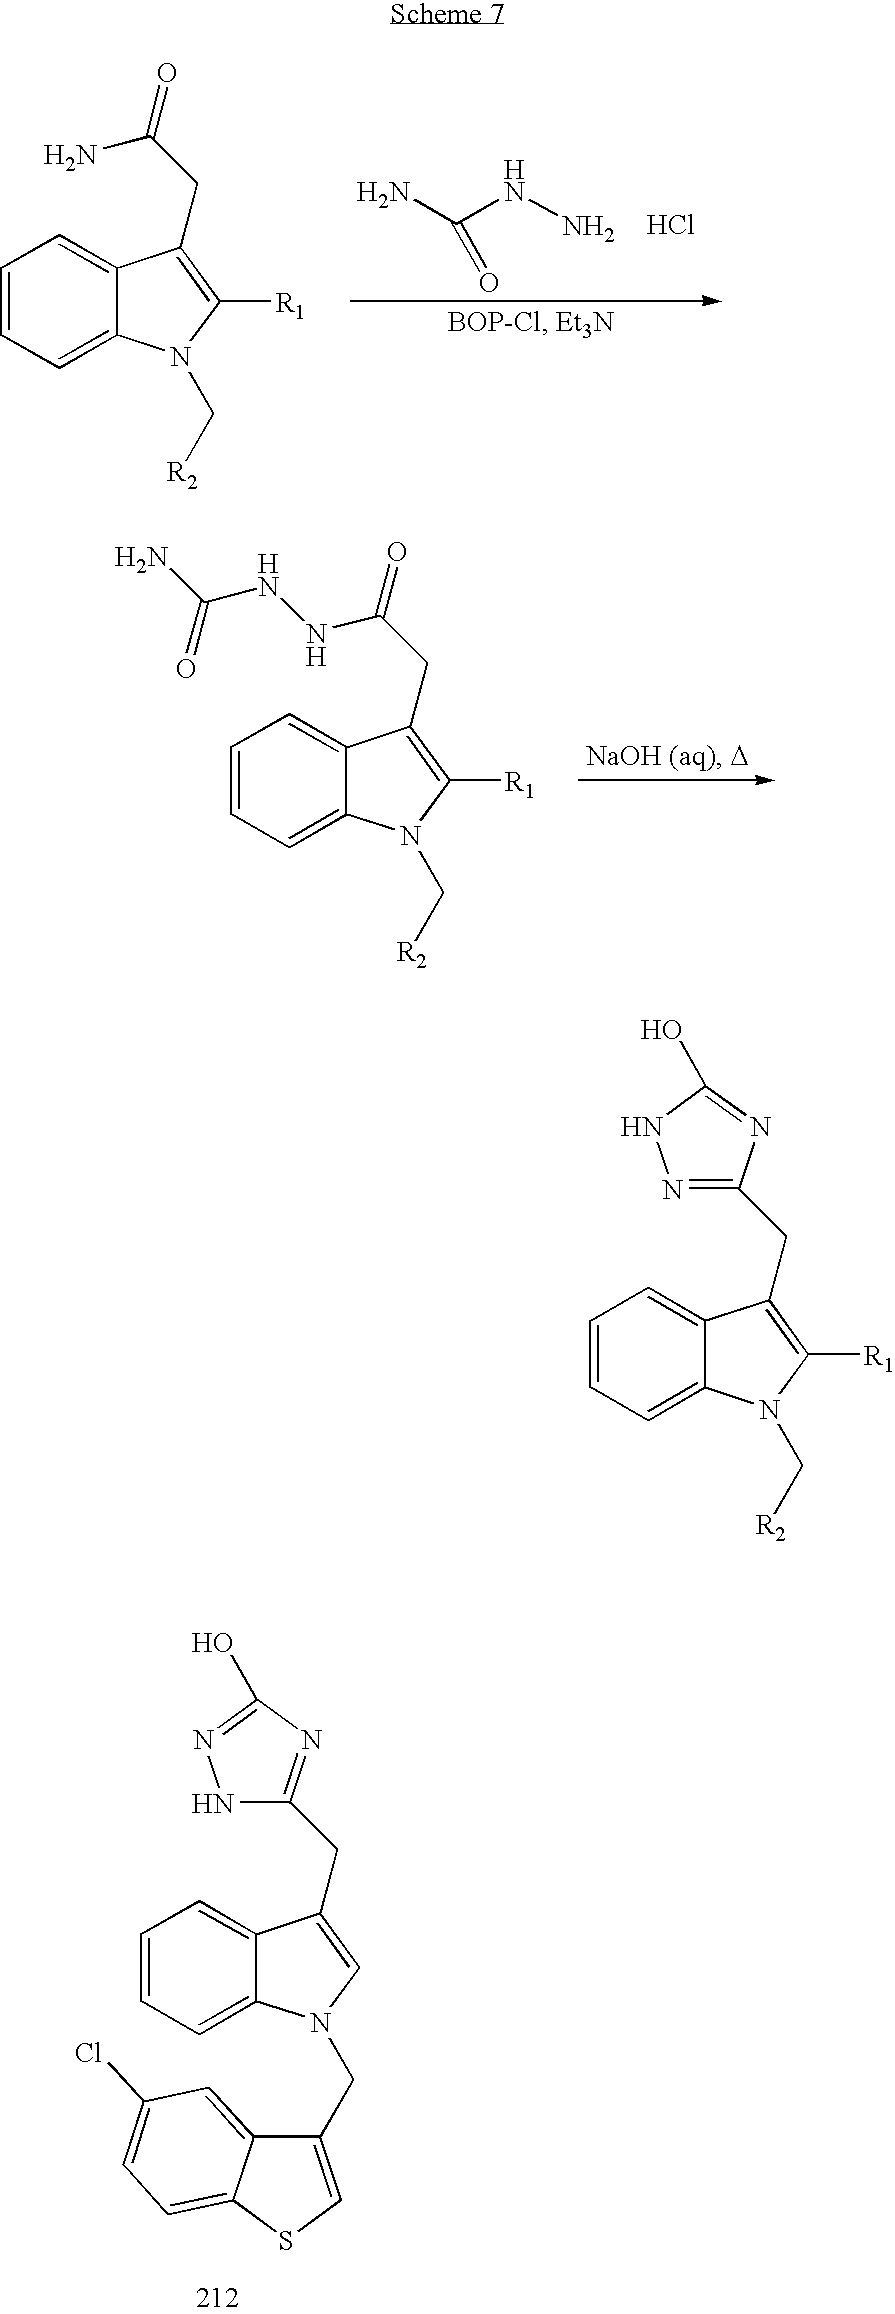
C1=CC=C2C(=C1)C(CC(=O)N)=C([R1])N2C[R2].NC(NN)=O.Cl.C1=CC=C2C(=C1)C(CC(=O)NNC(N)=O)=C([R1])N2C[R2].C1=CC=C2C(=C1)C(CC1=NC(O)=NN1)=CN2CC1=CSC2=CC=C(Cl)C=C12.C1=CC=C2C(=C1)C(CC1=NNC(O)=N1)=C([R1])N2C[R2]
